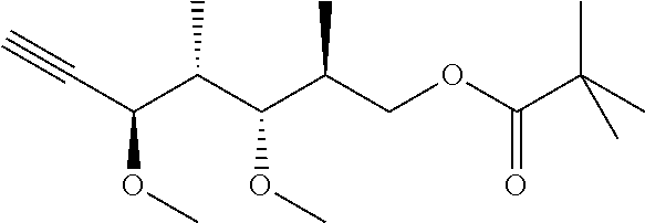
C(C(C(C(C(COC(C(C)(C)C)=O)C)OC)C)OC)#C
